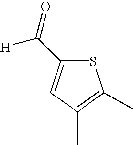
S1C(C(=O)[H])=CC(C)=C1C
